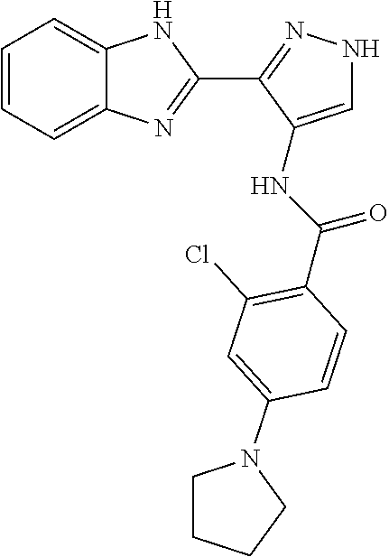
C1=CC=C2C(=C1)NC(C1=NNC=C1NC(=O)C1=C(Cl)C=C(N3CCCC3)C=C1)=N2
